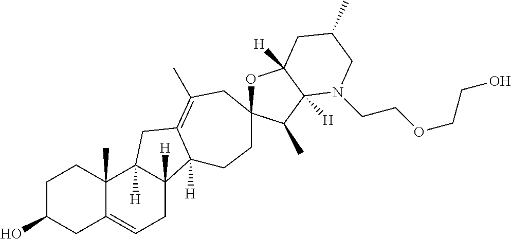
C1C(O)CC2=CCC3([H])C([H])(C2(C)C1)CC1=C(C)CC2(CCC31[H])OC1([H])C([H])(C2C)N(CCOCCO)CC(C)C1
